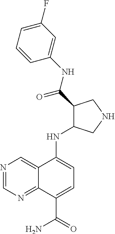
N1=CN=C2C(=C1)C(NC1C(C(NC3=CC(F)=CC=C3)=O)CNC1)=CC=C2C(=O)N
